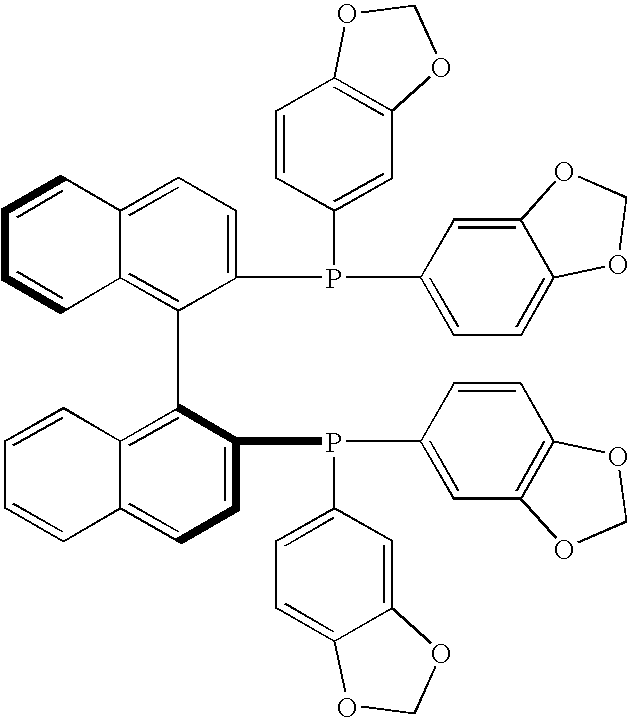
C1=CC2=CC=C(P(C3=CC=C4C(=C3)OCO4)C3=CC4=C(C=C3)OCO4)C(C3=C4C(=CC=C3P(C3=CC5=C(C=C3)OCO5)C3=CC=C5C(=C3)OCO5)C=CC=C4)=C2C=C1
